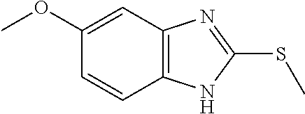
C12=C(NC(SC)=N1)C=CC(OC)=C2
